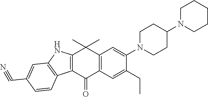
C12=C(C(=O)C3=C(C1(C)C)C=C(N1CCC(N4CCCCC4)CC1)C(CC)=C3)C1=C(N2)C=C(C#N)C=C1
